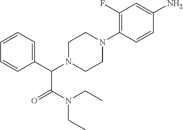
C1=CC=C(C(N2CCN(C3=C(F)C=C(N)C=C3)CC2)C(=O)N(CC)CC)C=C1
